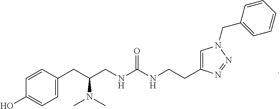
C1=CC(CC(CNC(NCCC2=CN(CC3=CC=CC=C3)N=N2)=O)N(C)C)=CC=C1O
